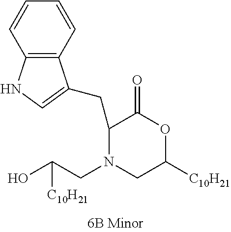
C1(CC2=CNC3=C2C=CC=C3)N(CC(O)[C10H21])CC([C10H21])OC1=O
